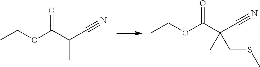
C(OC(C(C#N)C)=O)C.C(OC(C(C#N)(C)CSC)=O)C
